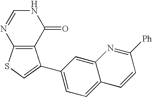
N1C=NC2=C(C1=O)C(C1=CC=C3C(=C1)N=C([Ph])C=C3)=CS2
